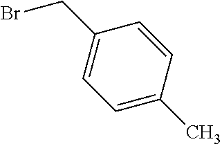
BrCC1=CC=C(C)C=C1
